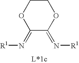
C1(=N[R1])C(=N[R1])OCCO1
